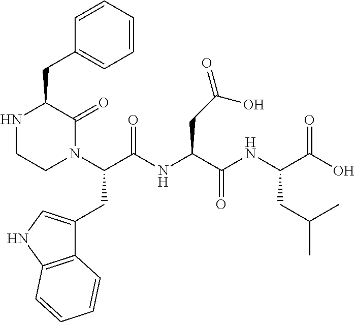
N1CCN(C(C(NC(C(NC(C(O)=O)CC(C)C)=O)CC(=O)O)=O)CC2=CNC3=C2C=CC=C3)C(=O)C1CC1=CC=CC=C1
